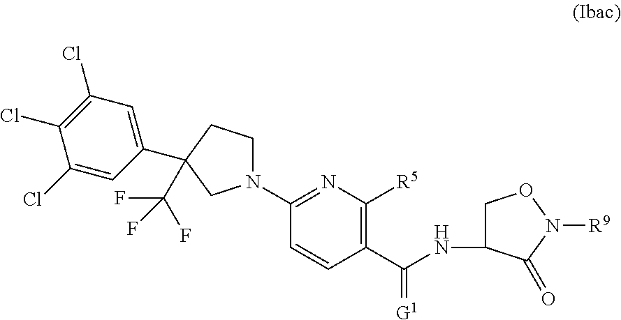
N1(C2=NC([R5])=C(C(=[G1])NC3CON([R9])C3=O)C=C2)CCC(C2=CC(Cl)=C(Cl)C(Cl)=C2)(C(F)(F)F)C1
